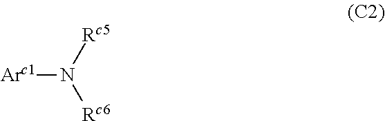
[Arc1]N([Rc5])[Rc6]
